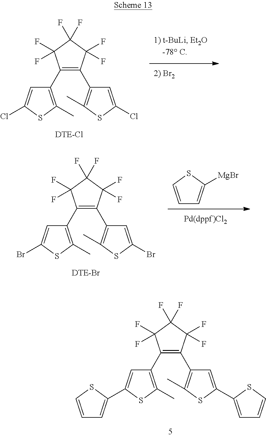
C1(C2=C(C3=C(C)SC(Cl)=C3)C(F)(F)C(F)(F)C2(F)F)=C(C)SC(Cl)=C1.C1(C2=C(C3=C(C)SC(Br)=C3)C(F)(F)C(F)(F)C2(F)F)=C(C)SC(Br)=C1.C1=CSC([MgBr])=C1.C1(C2=C(C3=C(C)SC(C4=CC=CS4)=C3)C(F)(F)C(F)(F)C2(F)F)=C(C)SC(C2=CC=CS2)=C1
